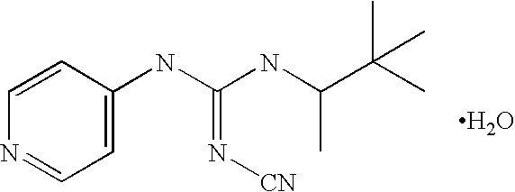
C1=CC(NC(NC(C(C)(C)C)C)=N[CN])=CC=N1.O
